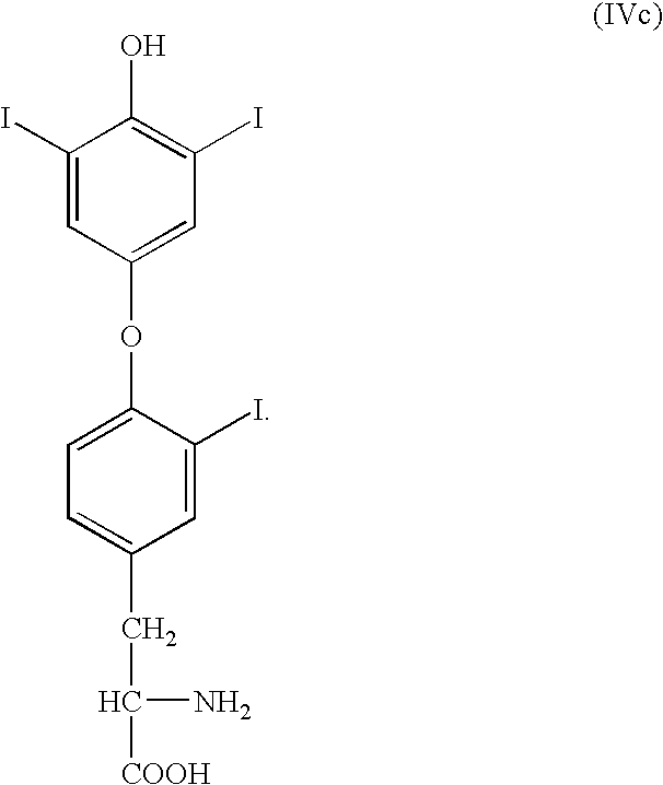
C1(I)=CC(OC2=CC=C(CC(N)[COOH])C=C2I)=CC(I)=C1O
